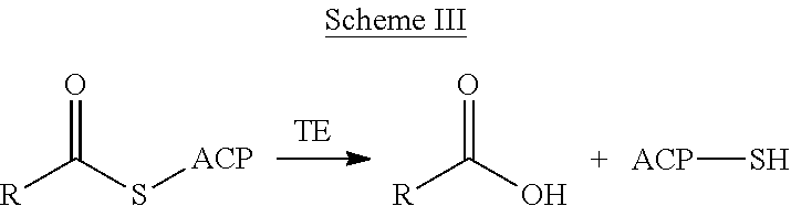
O=C(S[ACP])[R].O=C(O)[R].[ACP]S
